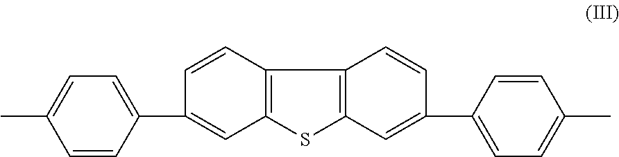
C1=C(C)C=CC(C2=CC3=C(C=C2)C2=C(S3)C=C(C3=CC=C(C)C=C3)C=C2)=C1
